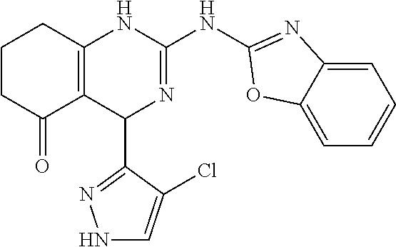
C1CC(=O)C2=C(C1)NC(NC1=NC3=CC=CC=C3O1)=NC2C1=NNC=C1Cl
